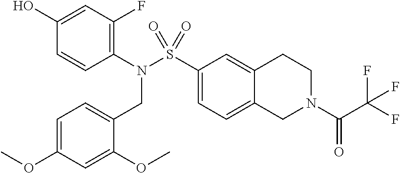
C1(N(S(C2=CC=C3C(=C2)CCN(C(C(F)(F)F)=O)C3)(=O)=O)CC2=CC=C(OC)C=C2OC)=C(F)C=C(O)C=C1
